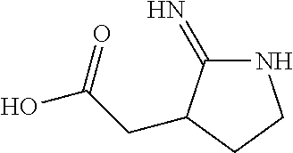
OC(CC1C(=N)NCC1)=O
